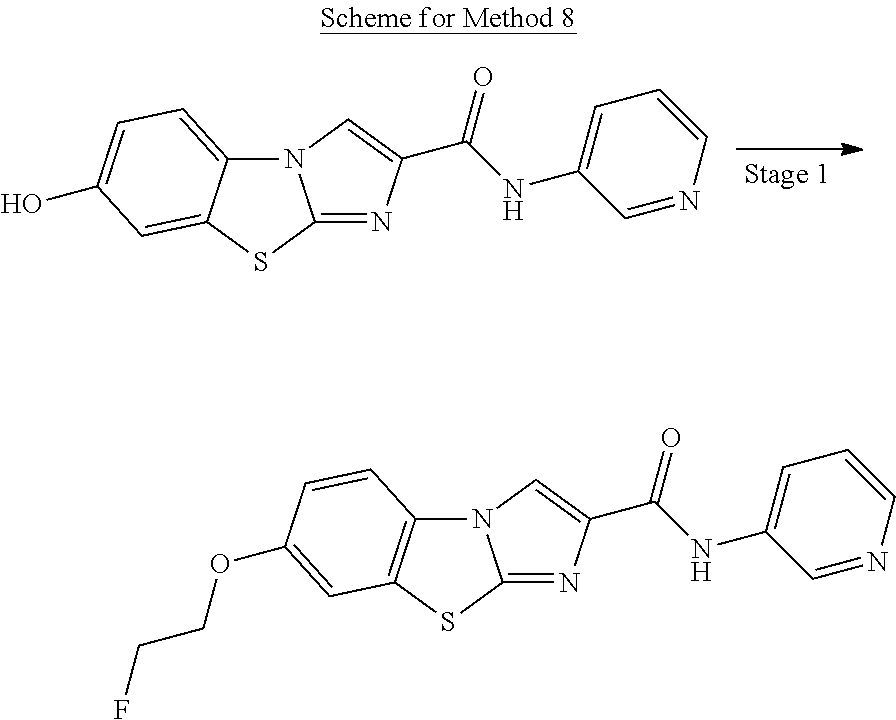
N12C3=CC=C(O)C=C3SC1=NC(C(NC1=CC=CN=C1)=O)=C2.N12C3=C(SC1=NC(C(NC1=CC=CN=C1)=O)=C2)C=C(OCCF)C=C3
